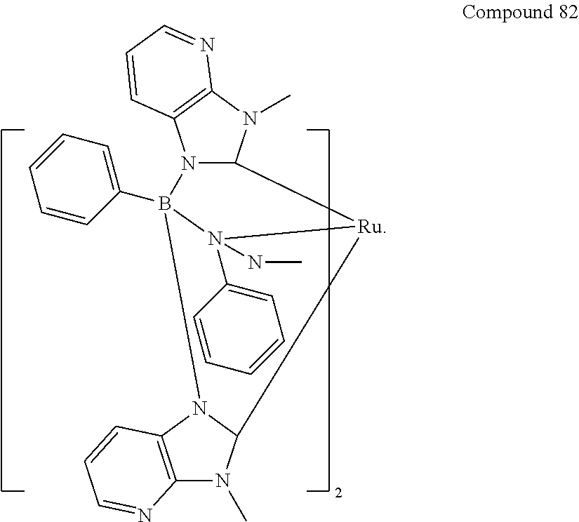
C1(B23N4C(N(C)C5=C4C=CC=N5)[Ru](C4N2C2=C(N4C)N=CC=C2)N3(C2=CC=CC=C2)NC)=CC=CC=C1
